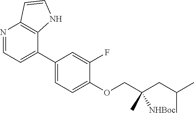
C1(C2=CC=NC3=C2NC=C3)=CC=C(OCC(CC(C)C)([NHBoc])C)C(F)=C1
